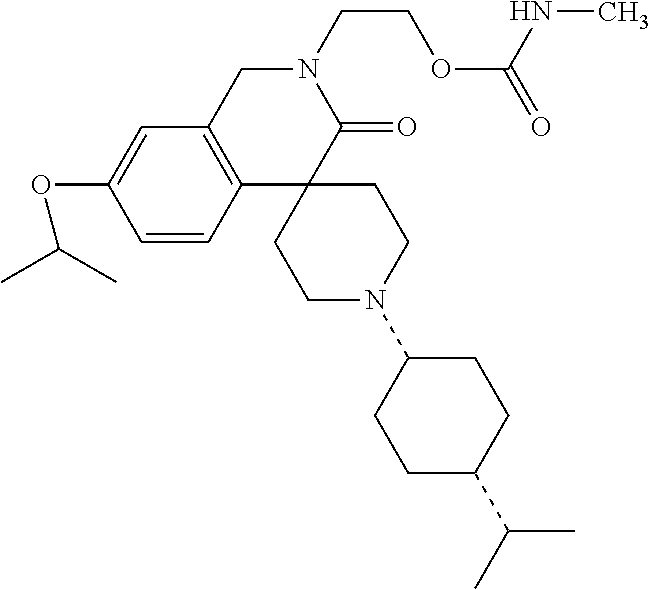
C1C2=C(C3(C(=O)N1CCOC(=O)NC)CCN(C1CCC(C(C)C)CC1)CC3)C=CC(OC(C)C)=C2
